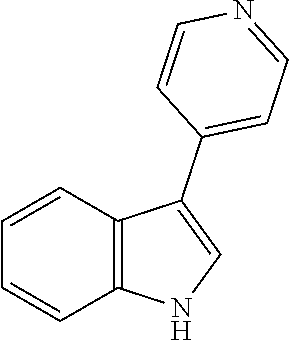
C1=CC2=C(C=C1)NC=C2C1=CC=NC=C1
